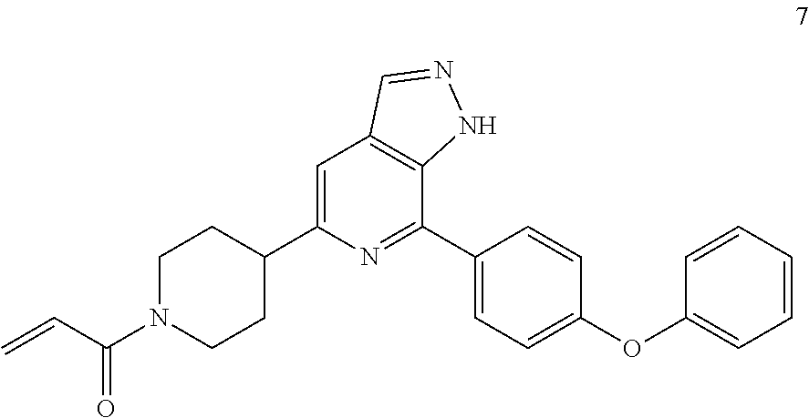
C1=C(C2CCN(C(C=C)=O)CC2)N=C(C2=CC=C(OC3=CC=CC=C3)C=C2)C2=C1C=NN2
